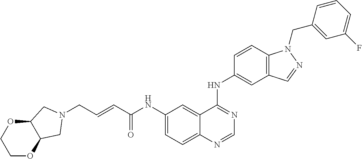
C(C=CC(NC1=CC=C2C(=C1)C(NC1=CC3=C(C=C1)N(CC1=CC(F)=CC=C1)N=C3)=NC=N2)=O)N1CC2OCCOC2C1
